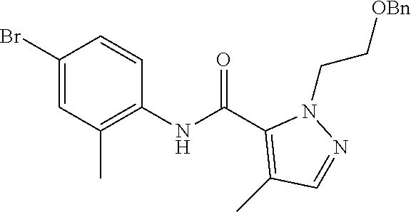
C1(Br)=CC(C)=C(NC(C2=C(C)C=NN2CC[OBn])=O)C=C1
